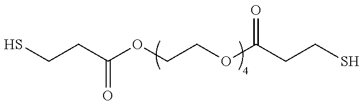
SCCC(OCCOC(CCS)=O)=O
